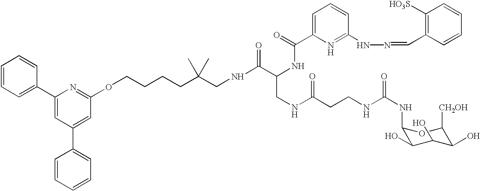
C1=CC=C(C2=CC(C3=CC=CC=C3)=CC(OCCCCC(C)(C)CNC(C(NC(=O)C3=CC=CC(NN=CC4=C([HO3S])C=CC=C4)=N3)CNC(CCNC(NC3C(O)C(O)C(O)C([CH2OH])O3)=O)=O)=O)=N2)C=C1
